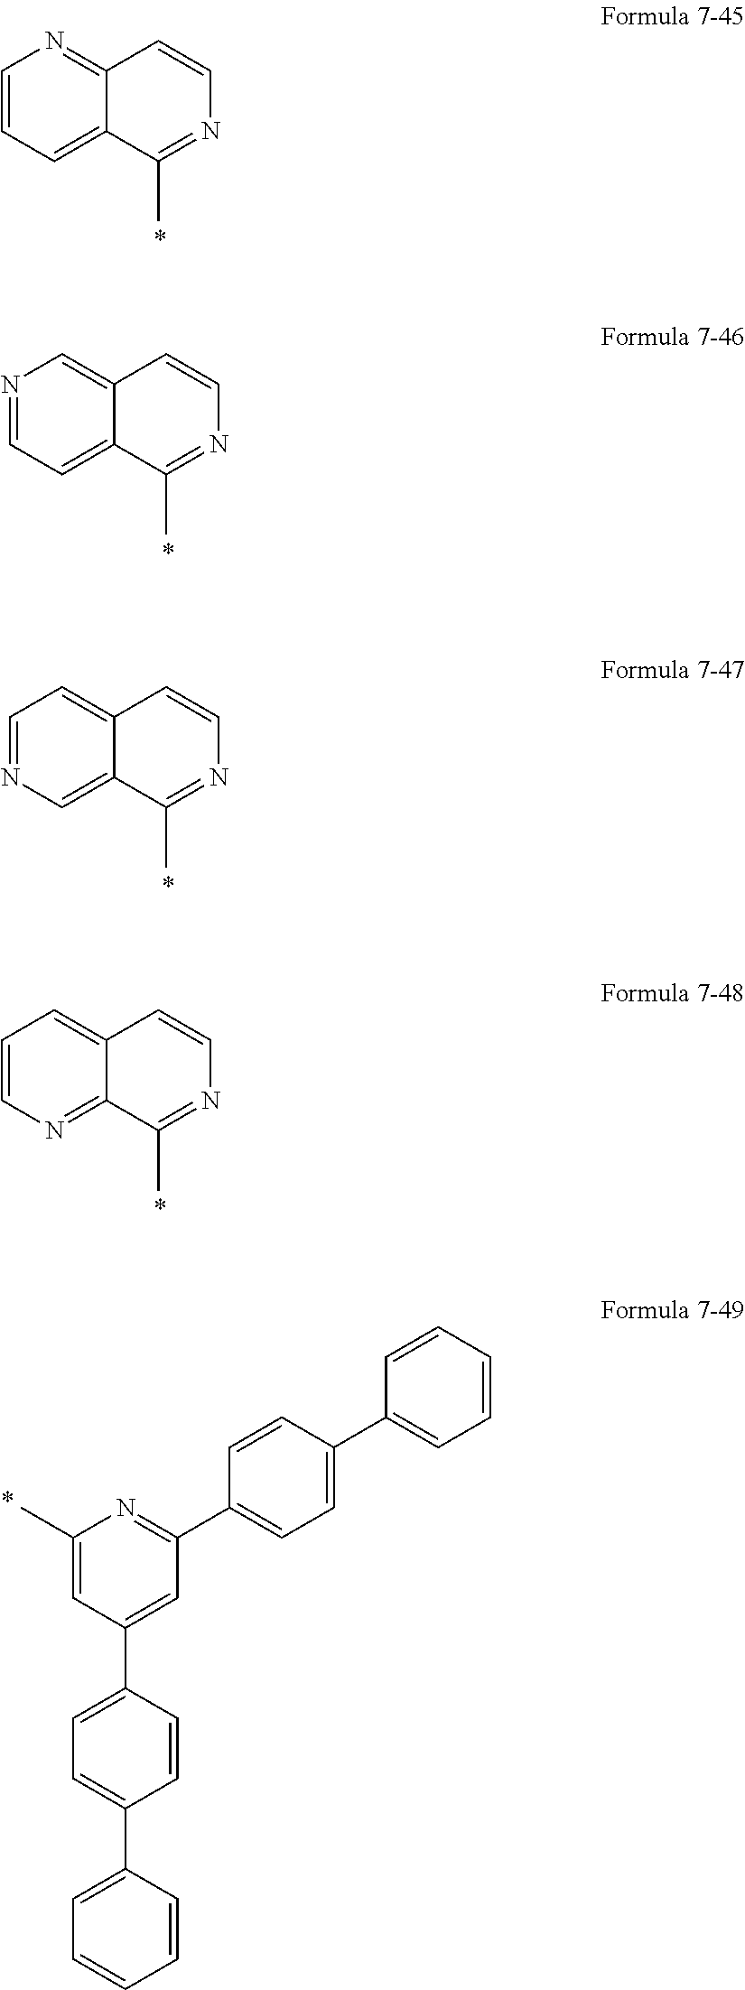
C1=CC=C2C(=N1)C=CN=C2C.N1=CC=C2C(=C1)C=CN=C2C.C1=NC=C2C(=C1)C=CN=C2C.C1=CN=C2C(=C1)C=CN=C2C.C1=CC(C2=CC(C3=CC=C(C4=CC=CC=C4)C=C3)=NC(C)=C2)=CC=C1C1=CC=CC=C1
